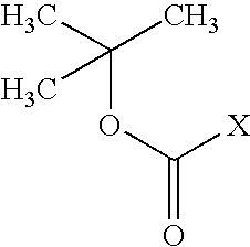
CC(C)(OC([X])=O)C
